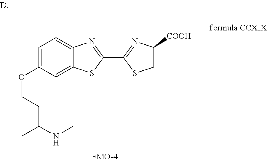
C1=C(OCCC(C)NC)C=C2C(=C1)N=C(C1=NC([COOH])CS1)S2
